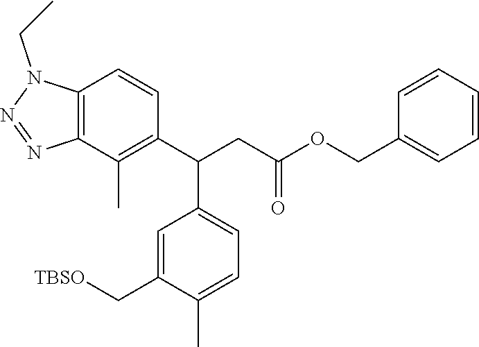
C1=C(C[TBSO])C(C)=CC=C1C(CC(=O)OCC1=CC=CC=C1)C1=C(C)C2=C(C=C1)N(CC)N=N2
